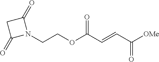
[OMe]C(C=CC(OCCN1C(=O)CC1=O)=O)=O
